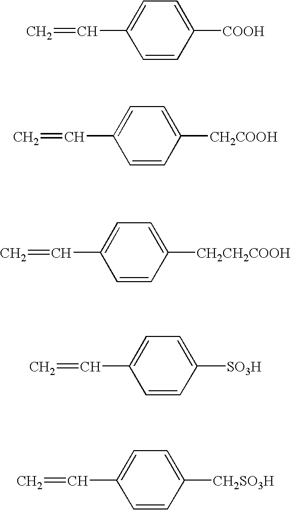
C1=CC([COOH])=CC=C1C=C.C1=CC([CH2COOH])=CC=C1C=C.C1=CC([CH2CH2COOH])=CC=C1C=C.C1=CC([SO3H])=CC=C1C=C.C1=CC([CH2SO3H])=CC=C1C=C
